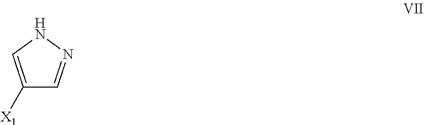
C1([X1])=CNN=C1
